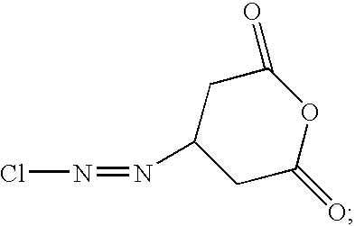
C1(N=NCl)CC(=O)OC(=O)C1
